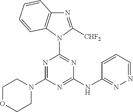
N1(C2=NC(NC3=NN=CC=C3)=NC(N3CCOCC3)=N2)C([CHF2])=NC2=C1C=CC=C2
